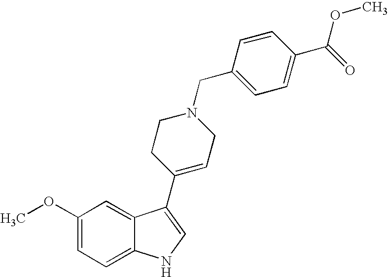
C1(OC)=CC=C2C(=C1)C(C1=CCN(CC3=CC=C(C(=O)OC)C=C3)CC1)=CN2
